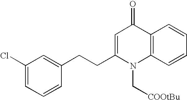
C1(Cl)=CC=CC(CCC2=CC(=O)C3=C(N2C[COOtBu])C=CC=C3)=C1
